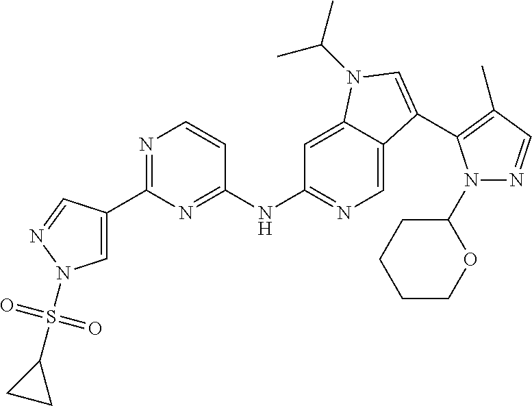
N1=C(C2=CN(S(=O)(=O)C3CC3)N=C2)N=C(NC2=NC=C3C(=C2)N(C(C)C)C=C3C2=C(C)C=NN2C2CCCCO2)C=C1
